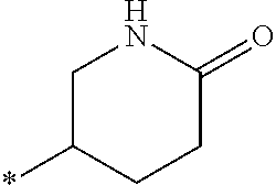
C1C(*)CCC(=O)N1
